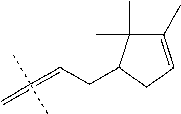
C1(C)=CCC(CC=C(C)(C)=C)C1(C)C
